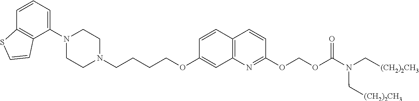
C1(N2CCN(CCCCOC3=CC4=C(C=C3)C=CC(OCOC(N(C[(CH2)2CH3])C[(CH2)2CH3])=O)=N4)CC2)=CC=CC2=C1C=CS2
